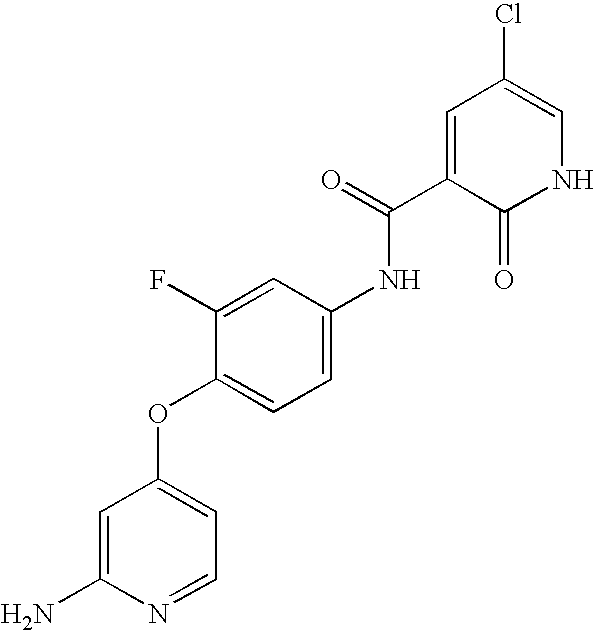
C1(F)=CC(NC(=O)C2=CC(Cl)=CNC2=O)=CC=C1OC1=CC=NC(N)=C1
